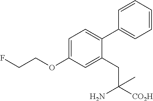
C1=C(OCCF)C=C(CC([CO2H])(N)C)C(C2=CC=CC=C2)=C1
